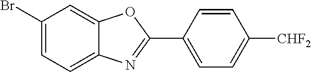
C1=C(Br)C=C2C(=C1)N=C(C1=CC=C([CHF2])C=C1)O2
